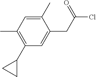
C1(C)=CC(C)=C(C2CC2)C=C1CC(Cl)=O
